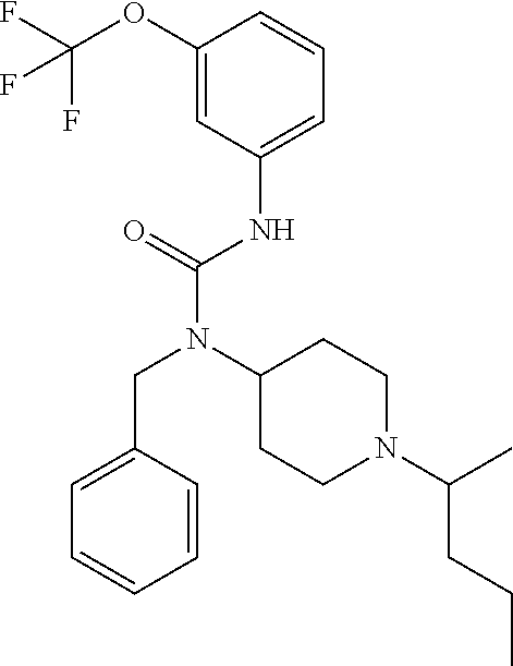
C1=C(CN(C2CCN(C(C)CCC)CC2)C(=O)NC2=CC=CC(OC(F)(F)F)=C2)C=CC=C1
